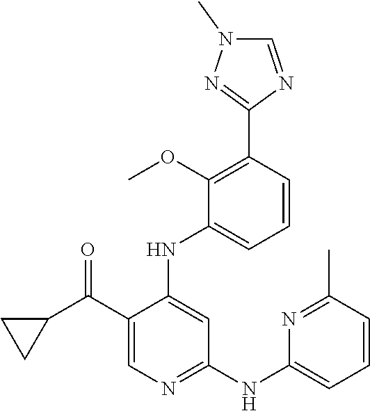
C1=CC(C2=NN(C)C=N2)=C(OC)C(NC2=CC(NC3=CC=CC(C)=N3)=NC=C2C(C2CC2)=O)=C1
